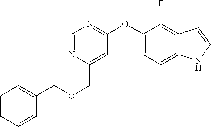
C1(OC2=NC=NC(COCC3=CC=CC=C3)=C2)=CC=C2C(=C1F)C=CN2
